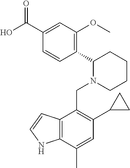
C1(C(O)=O)=CC(OC)=C(C2N(CC3=C(C4CC4)C=C(C)C4=C3C=CN4)CCCC2)C=C1
